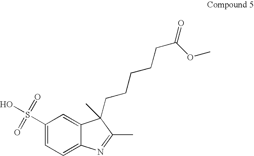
C1(S(O)(=O)=O)=CC=C2C(=C1)C(CCCCCC(=O)OC)(C)C(C)=N2
